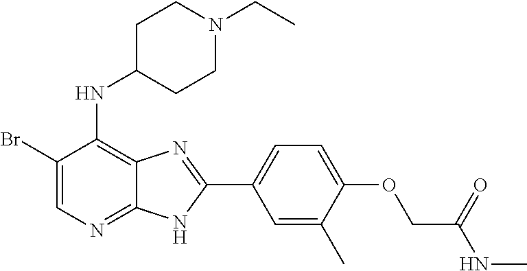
C1(Br)=CN=C2C(=C1NC1CCN(CC)CC1)N=C(C1=CC=C(OCC(NC)=O)C(C)=C1)N2
